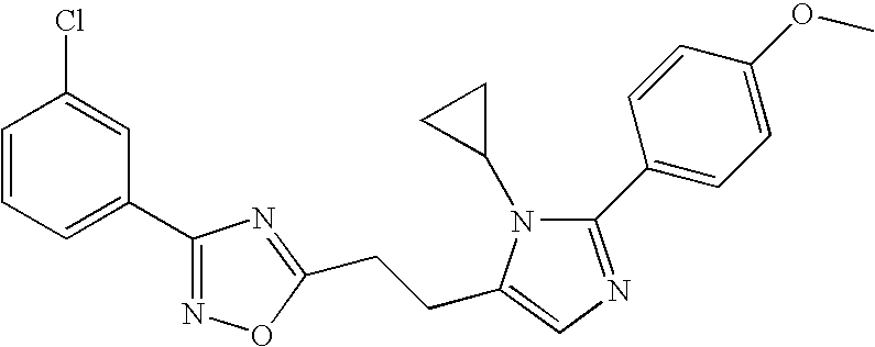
C1=CC=C(C2=NOC(CCC3=CN=C(C4=CC=C(OC)C=C4)N3C3CC3)=N2)C=C1Cl
